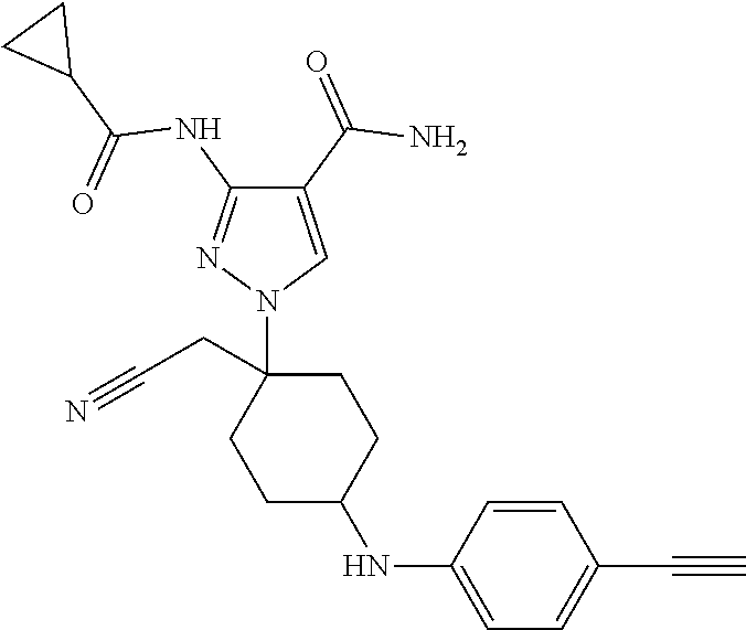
C1C(NC2=CC=C(C#C)C=C2)CCC(CC#N)(N2C=C(C(=O)N)C(NC(C3CC3)=O)=N2)C1
